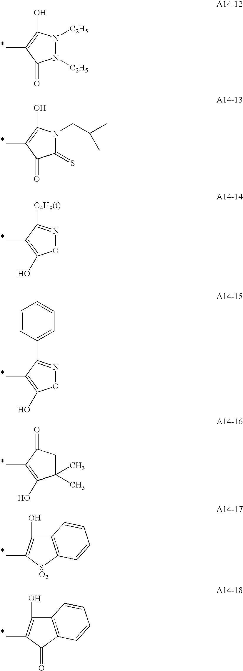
N1([C2H5])N([C2H5])C(O)=C(C)C1=O.C1(=S)N(CC(C)C)C(O)=C(C)C1=O.O1N=C([C4H9(t)])C(C)=C1O.O1N=C(C2=CC=CC=C2)C(C)=C1O.C1(C)(C)CC(=O)C(C)=C1O.C12=C([SO2]C(C)=C1O)C=CC=C2.C12=C(C(=O)C(C)=C1O)C=CC=C2
